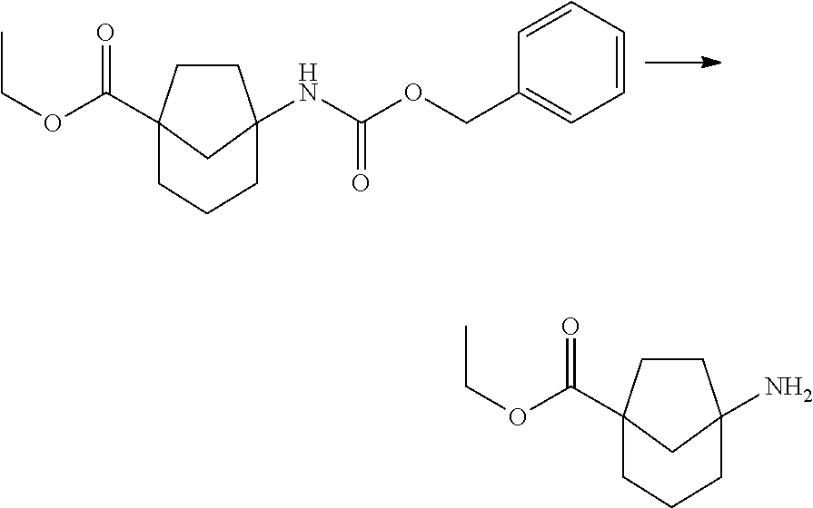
C1CC2(C(OCC)=O)CC1(N)CCC2.C1CC2(C(OCC)=O)CC1(NC(OCC1=CC=CC=C1)=O)CCC2
